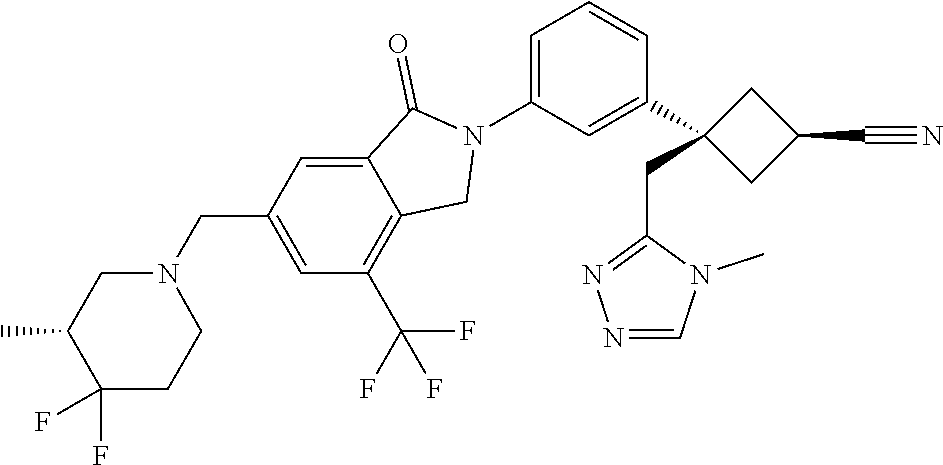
N1(C2=CC=CC(C3(CC4=NN=CN4C)CC(C#N)C3)=C2)C(=O)C2=CC(CN3CC(C)C(F)(F)CC3)=CC(C(F)(F)F)=C2C1
